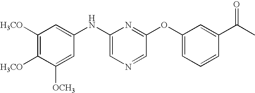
C1([H3CO])=C([H3CO])C([OCH3])=CC(NC2=CN=CC(OC3=CC=CC(C(=O)C)=C3)=N2)=C1
